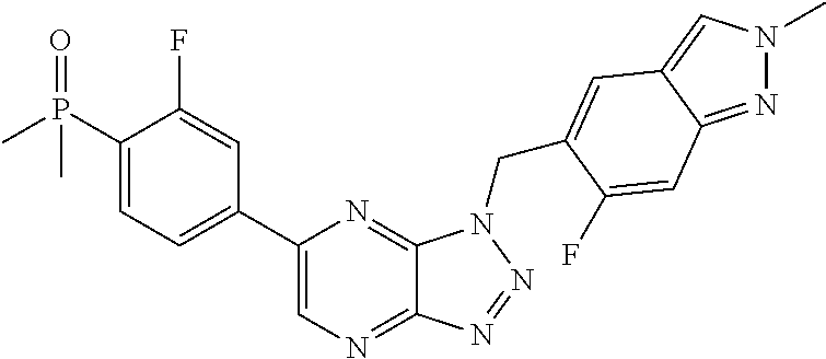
C12=NC=C(C3=CC=C(P(C)(=O)C)C(F)=C3)N=C1N(CC1=CC3=CN(C)N=C3C=C1F)N=N2
